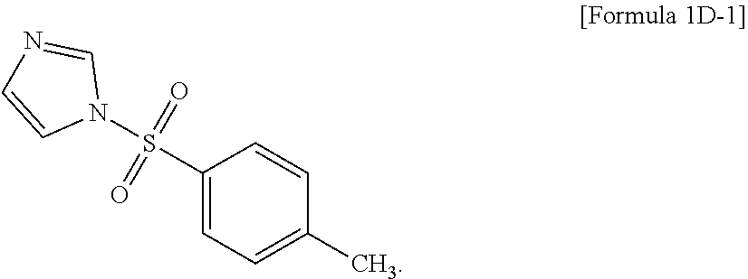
N1=CN(S(=O)(=O)C2=CC=C(C)C=C2)C=C1
